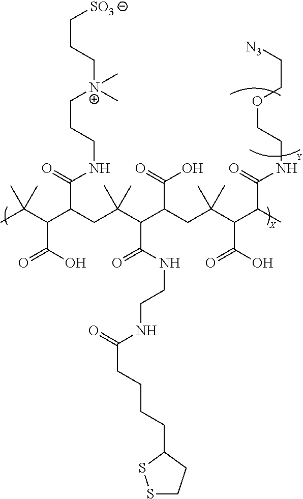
CC(C(C(C(=O)NCCC[N+](CCC[SO3])(C)C)CC(C(C(CC(C(C(C)C(=O)NCCOCC[N3])C(O)=O)(C)C)C(=O)O)C(NCCNC(CCCCC1SSCC1)=O)=O)(C)C)C(O)=O)(C)C
